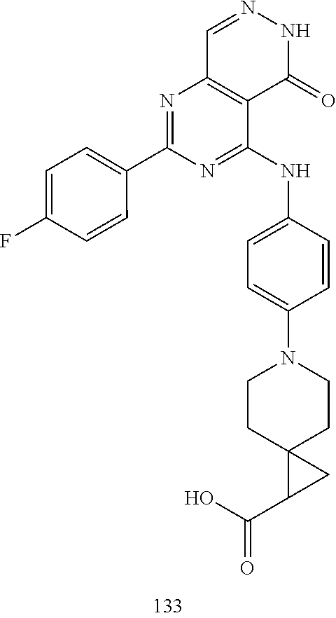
C1=NNC(=O)C2=C1N=C(C1=CC=C(F)C=C1)N=C2NC1=CC=C(N2CCC3(CC2)C(C(O)=O)C3)C=C1
